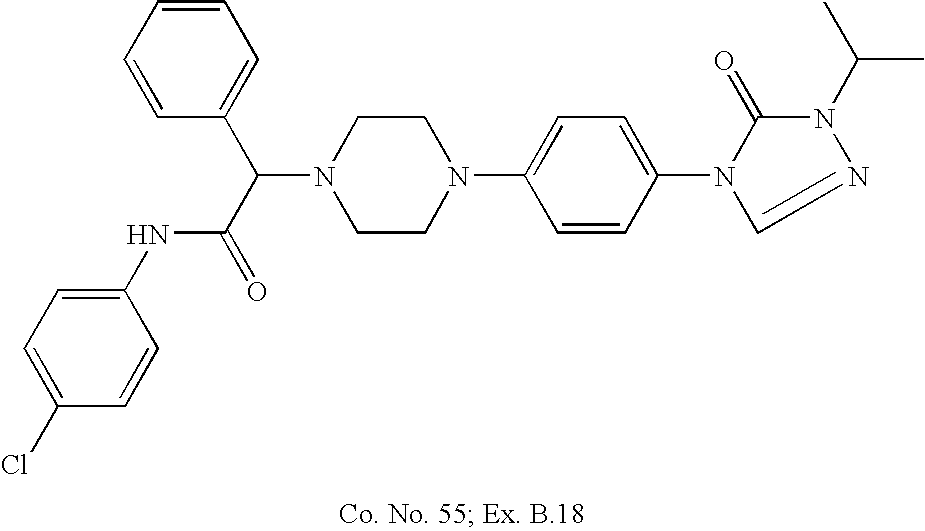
N1(C(C(=O)NC2=CC=C(Cl)C=C2)C2=CC=CC=C2)CCN(C2=CC=C(N3C(=O)N(C(C)C)N=C3)C=C2)CC1
